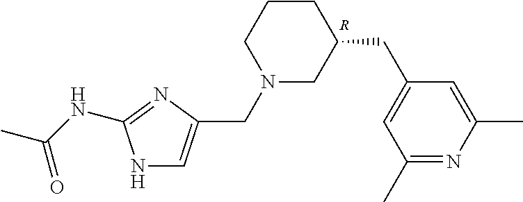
N1C=C(CN2CC(CC3=CC(C)=NC(C)=C3)CCC2)N=C1NC(C)=O.[R]
